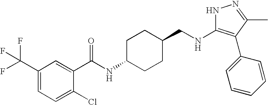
N1C(NCC2CCC(NC(=O)C3=CC(C(F)(F)F)=CC=C3Cl)CC2)=C(C2=CC=CC=C2)C(C)=N1
